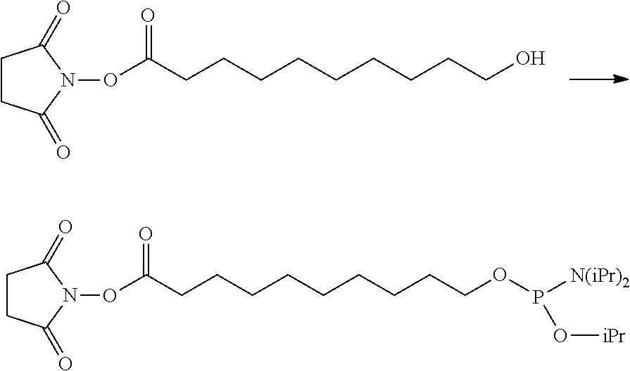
C1CC(=O)N(OC(CCCCCCCCCO)=O)C1=O.P(O[iPr])([N(iPr)2])OCCCCCCCCCC(ON1C(=O)CCC1=O)=O
